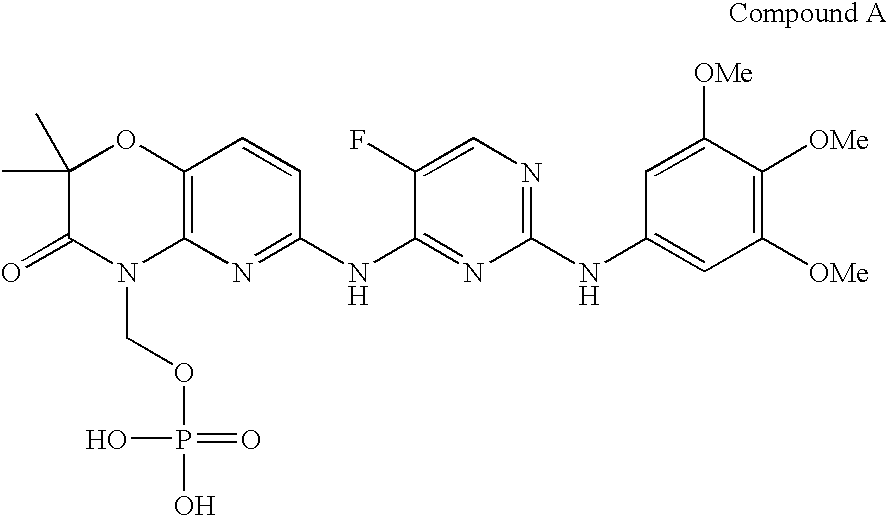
C1(C)(C)C(=O)N(COP(O)(O)=O)C2=C(O1)C=CC(NC1=NC(NC3=CC([OMe])=C([OMe])C([OMe])=C3)=NC=C1F)=N2
